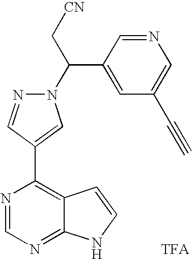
N1(C(C[CN])C2=CC(C#C)=CN=C2)N=CC(C2=C3C(=NC=N2)NC=C3)=C1.[TFA]
